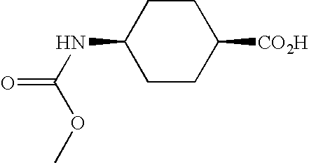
C1CC(NC(=O)OC)CCC1[CO2H]
